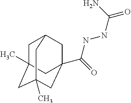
C1C2(C)CC3(C)CC(C(=O)NNC(=O)N)(CC1C3)C2
